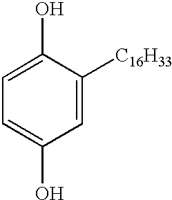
C1=C(O)C=C([C16H33])C(O)=C1
